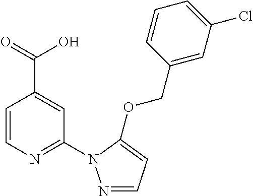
C1=CN=C(N2N=CC=C2OCC2=CC(Cl)=CC=C2)C=C1C(=O)O
